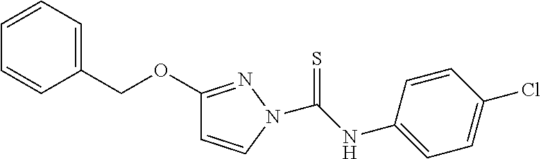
C1=CC(COC2=NN(C(NC3=CC=C(Cl)C=C3)=S)C=C2)=CC=C1
